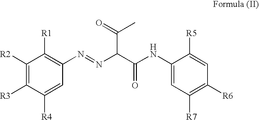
C1([R2])=C([R3])C([R4])=CC(N=NC(C(NC2=CC([R7])=C([R6])C=C2[R5])=O)C(=O)C)=C1[R1]
